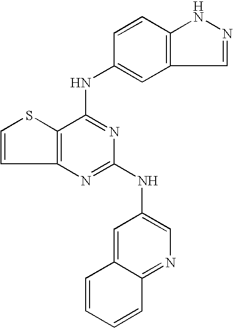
C12=C(C(NC3=CC4=C(C=C3)NN=C4)=NC(NC3=CN=C4C(=C3)C=CC=C4)=N1)SC=C2
